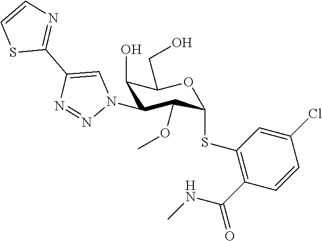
C1(O)C(N2C=C(C3=NC=CS3)N=N2)C(OC)C(SC2=C(C(NC)=O)C=CC(Cl)=C2)OC1CO
